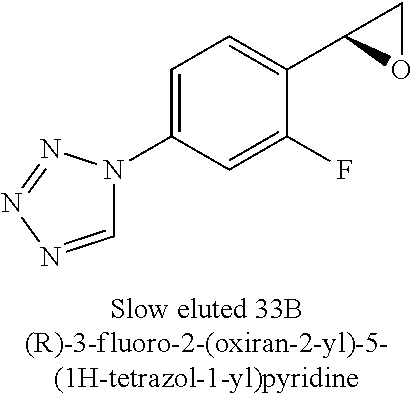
C1=NN=NN1C1=CC=C(C2OC2)C(F)=C1
